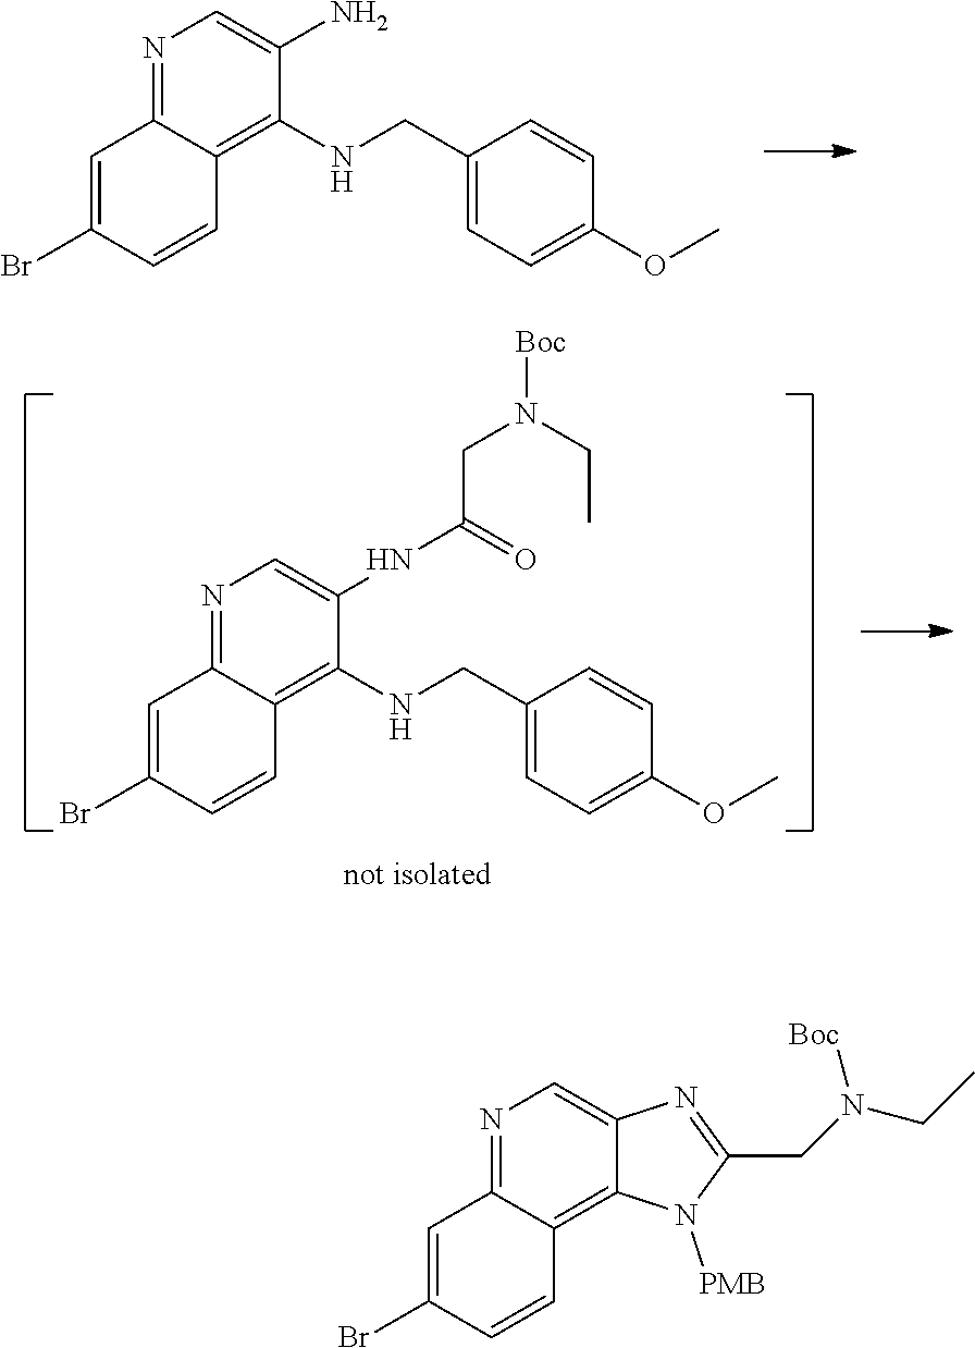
N1=C2C(=C3C(=C1)N=C(CN([Boc])CC)N3[PMB])C=CC(Br)=C2.N1=C2C(=C(NCC3=CC=C(OC)C=C3)C(N)=C1)C=CC(Br)=C2.N1=C2C(=C(NCC3=CC=C(OC)C=C3)C(NC(CN(CC)[Boc])=O)=C1)C=CC(Br)=C2
